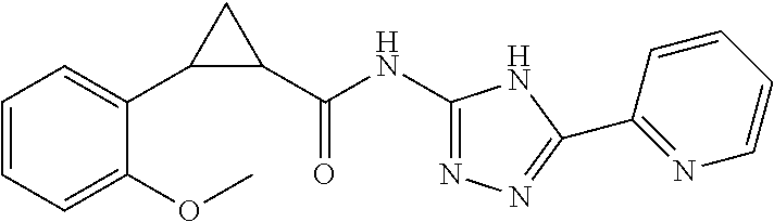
C1(C(NC2=NN=C(C3=NC=CC=C3)N2)=O)CC1C1=CC=CC=C1OC
